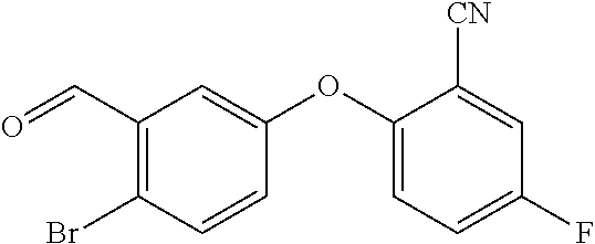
C1(C=O)=C(Br)C=CC(OC2=CC=C(F)C=C2[CN])=C1
